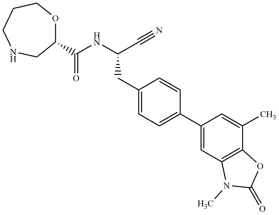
O1C(C(NC(C#N)CC2=CC=C(C3=CC4=C(C(C)=C3)OC(=O)N4C)C=C2)=O)C[N    H]CCC1
